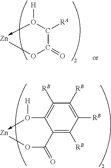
C12=C([RB])C([RB])=C([RB])C([RB])=C1C(=O)O[Zn]-O2[H].C1([RA])C(=O)O[Zn]-O1[H]
